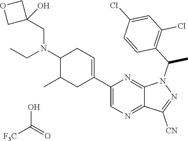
C1(N(CC2(O)COC2)CC)C(C)CC(C2=CN=C3C(=N2)N(C(C2=C(Cl)C=C(Cl)C=C2)C)N=C3[CN])=CC1.OC(=O)[F3C]
